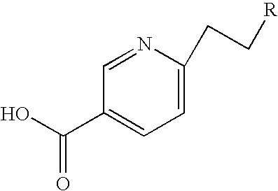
C1=C(CC[R])N=CC(C(O)=O)=C1
